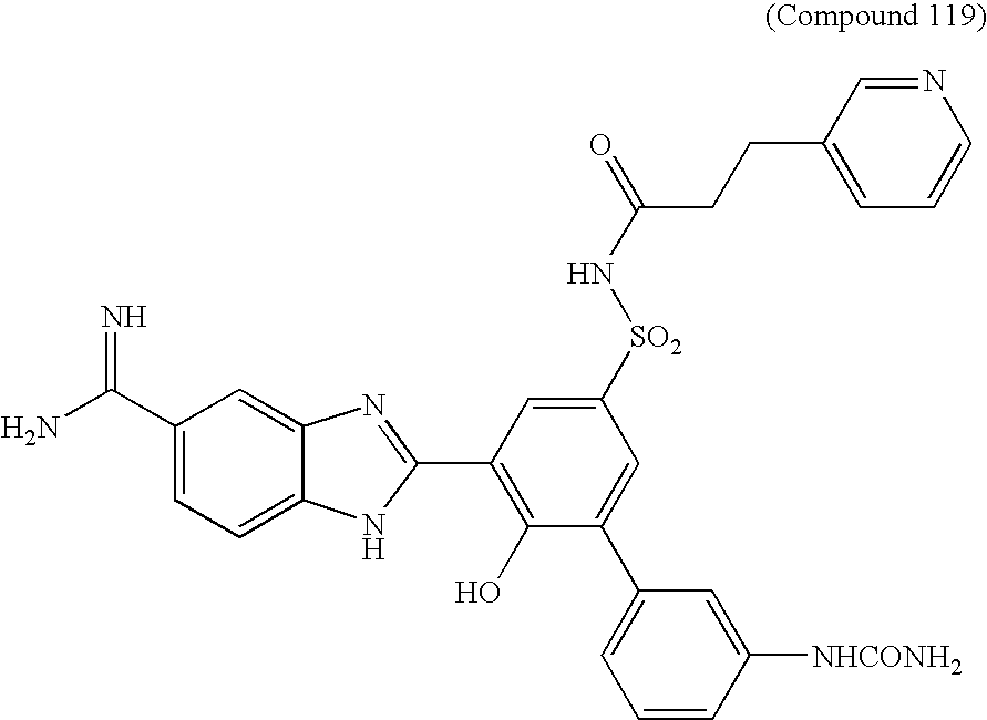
C1(C(N)=N)=CC=C2C(=C1)N=C(C1=C(O)C(C3=CC=CC([NHCONH2])=C3)=CC([SO2]NC(=O)CCC3=CC=CN=C3)=C1)N2
